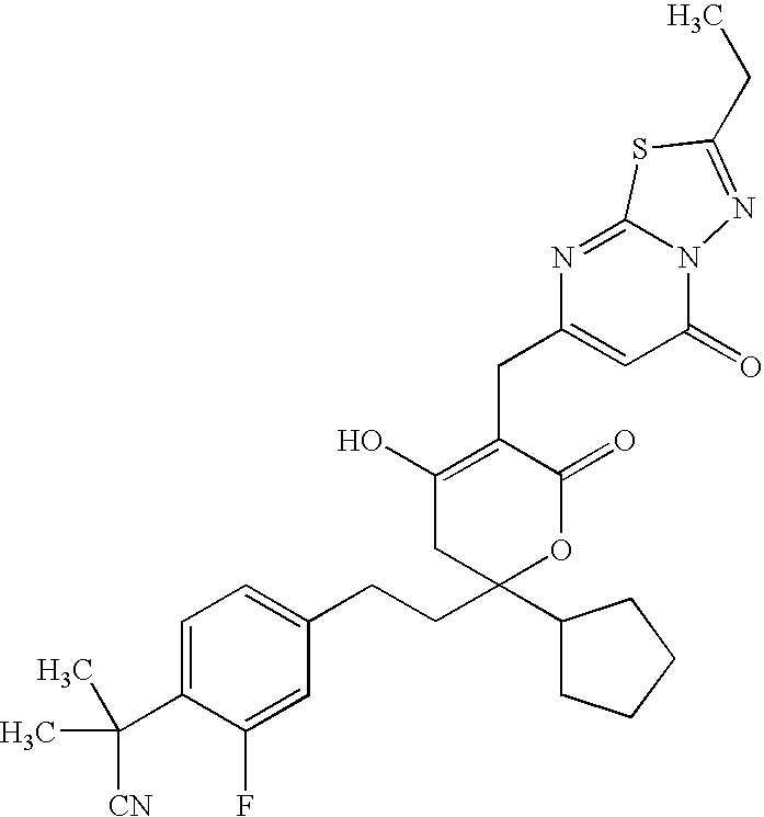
C1=C(C(C)([CN])C)C(F)=CC(CCC2(C3CCCC3)OC(=O)C(CC3=CC(=O)N4C(=N3)SC(CC)=N4)=C(O)C2)=C1
